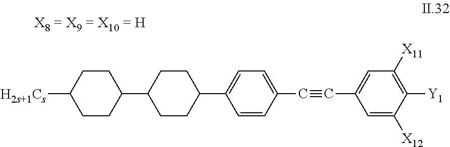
[X8 = X9 = X10 = H].C1(C2CCC(C3=CC=C(C#CC4=CC([X11])=C([Y1])C([X12])=C4)C=C3)CC2)CCC([H2s+1Cs])CC1
